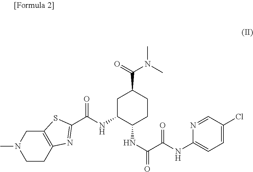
C12=C(CN(C)CC1)SC(C(NC1C(NC(=O)C(NC3=CC=C(Cl)C=N3)=O)CCC(C(=O)N(C)C)C1)=O)=N2
